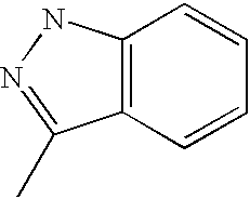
C12=C(C=CC=C1)C(C)=NN2
